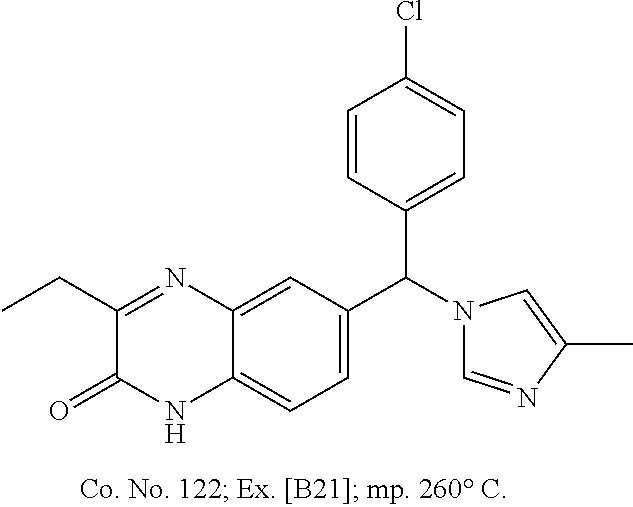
C1(CC)=NC2=CC(C(N3C=NC(C)=C3)C3=CC=C(Cl)C=C3)=CC=C2NC1=O
